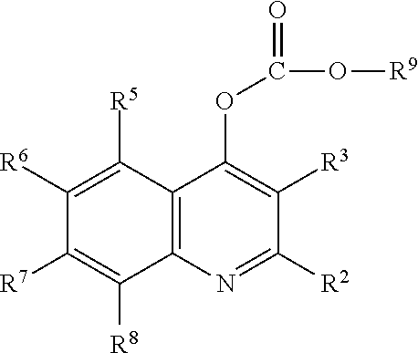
C12=C(N=C([R2])C([R3])=C1OC(O[R9])=O)C([R8])=C([R7])C([R6])=C2[R5]
